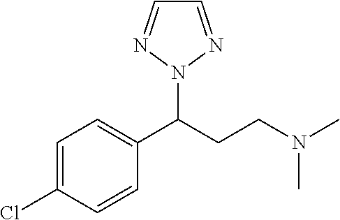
C1=C(Cl)C=CC(C(CCN(C)C)N2N=CC=N2)=C1
